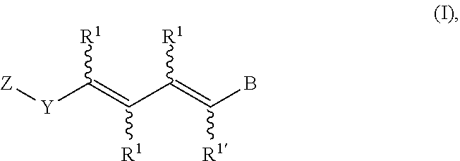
[Y](C(=C([R1])C(=C([R1])B)[R1])[R1])[Z]
